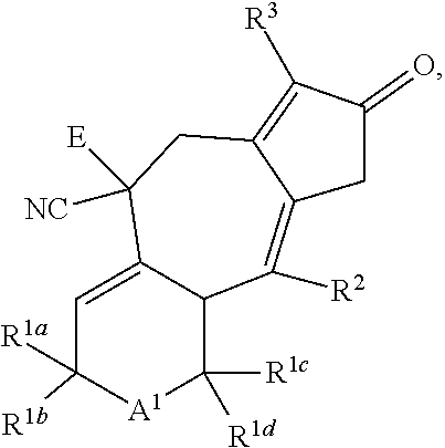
C1=C2C(C([R1d])([R1c])[A1]C1([R1b])[R1a])C([R2])=C1C(=C([R3])C(=O)C1)CC2([NC])[E]
